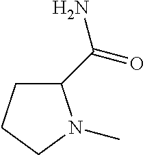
C1CCN(C)C1C(N)=O
